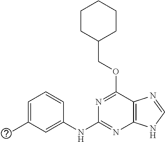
C1CC(COC2=NC(NC3=CC(C)=CC=C3)=NC3=C2N=CN3)CCC1
